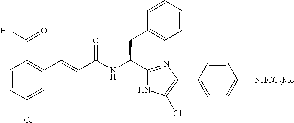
C1(Cl)=CC(C=CC(NC(CC2=CC=CC=C2)C2=NC(C3=CC=C([NHCO2Me])C=C3)=C(Cl)N2)=O)=C(C(O)=O)C=C1
